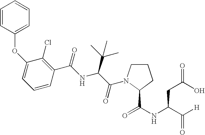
C1(OC2=CC=CC=C2)=CC=CC(C(NC(C(=O)N2CCCC2C(NC(C([H])=O)CC(O)=O)=O)C(C)(C)C)=O)=C1Cl
